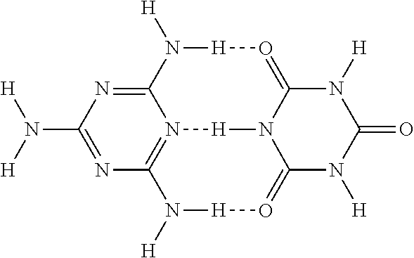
C12=NC(N([H])[H])=NC3=N1[H]N1C(=O[H]N2[H])N([H])C(=O)N([H])C1=O[H]N3[H]
